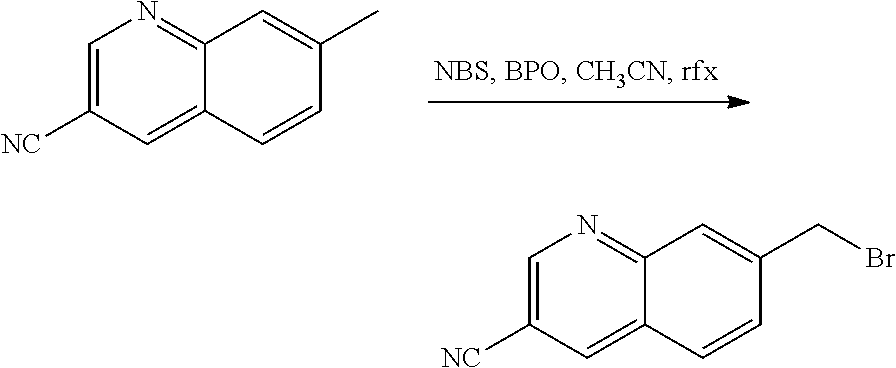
C1=C([NC])C=C2C(=N1)C=C(C)C=C2.C1=C([NC])C=C2C(=N1)C=C(CBr)C=C2
